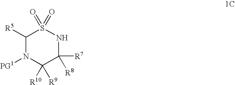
N1S(=O)(=O)C([R5])N([PG1])C([R9])([R10])C1([R7])[R8]
